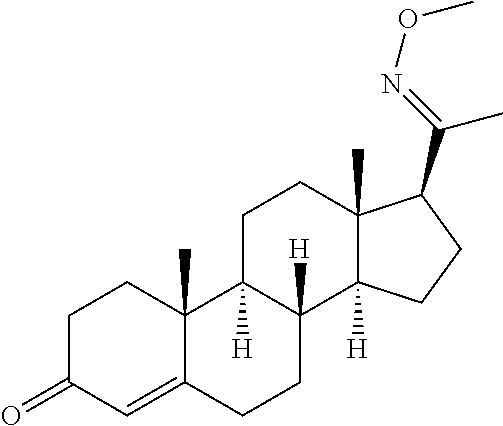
C1C(=O)C=C2C(C)(C1)C1([H])C([H])(CC2)C2([H])C(C)(CC1)C(C(=NOC)C)CC2
